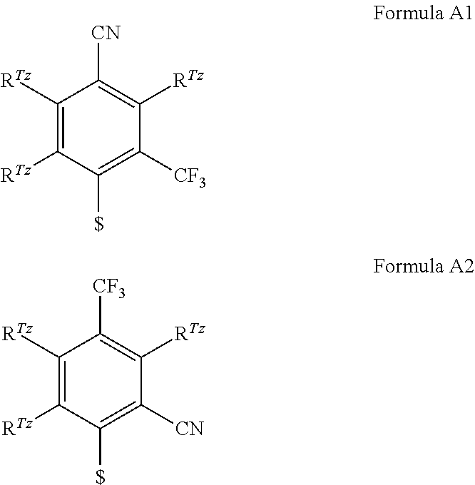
C1([RTz])=C([RTz])C([$])=C([CF3])C([RTz])=C1[CN].C1([RTz])=C([RTz])C([$])=C([CN])C([RTz])=C1[CF3]
